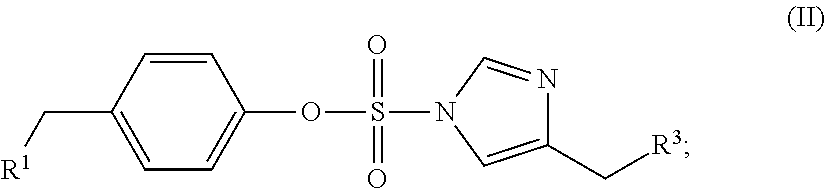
C1(C[R1])=CC=C(OS(=O)(N2C=C(C[R3])N=C2)=O)C=C1
